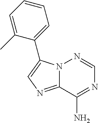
N12C(=NC=C1C1=CC=CC=C1C)C(N)=NC=N2
